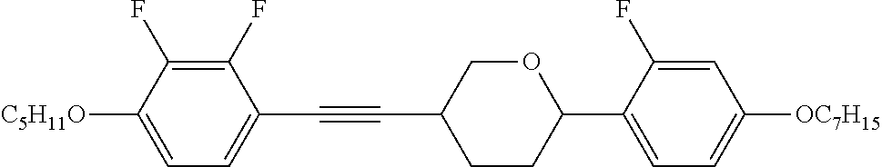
C1(F)=C(F)C([C5H11O])=CC=C1C#CC1CCC(C2=CC=C([OC7H15])C=C2F)OC1
